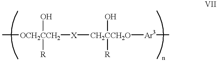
C[OCH2CCH2]([X][CH2CCH2O]([Ar3]C)(O)[R])(O)[R]
